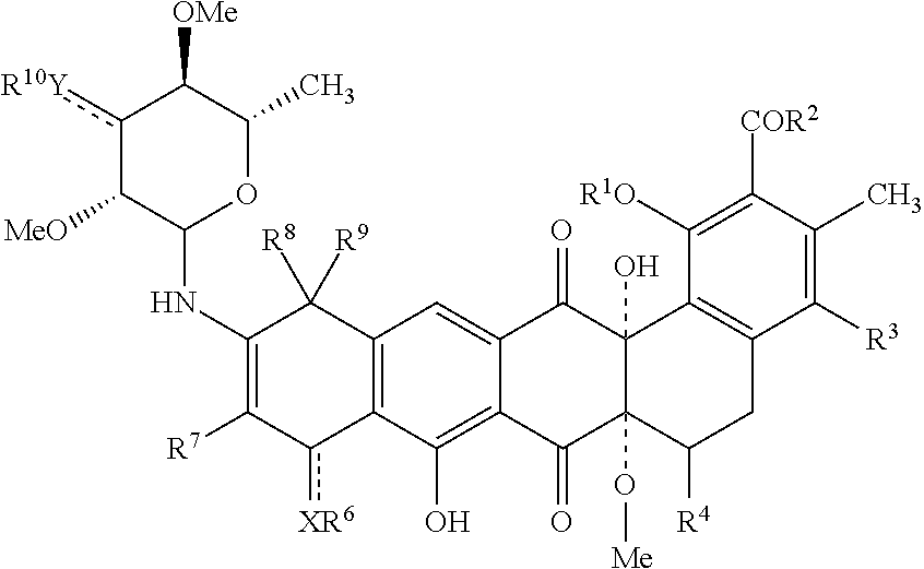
c1([R10Y])C([MeO])C(NC2=C([R7])c([XR6])C3=C(C2([R8])[R9])C=C2C(=C3O)C(=O)C3(O[Me])C(O)(C2=O)C2=C(CC3[R4])C([R3])=C(C)C([COR2])=C2[R1O])OC(C)C1[OMe]
